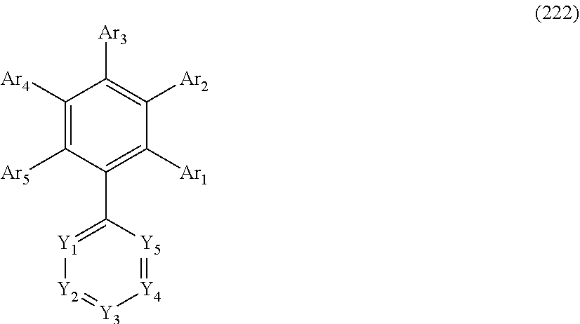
C1([Ar4])=C([Ar5])C(C2=[Y1][Y2]=[Y3][Y4]=[Y5]2)=C([Ar1])C([Ar2])=C1[Ar3]
